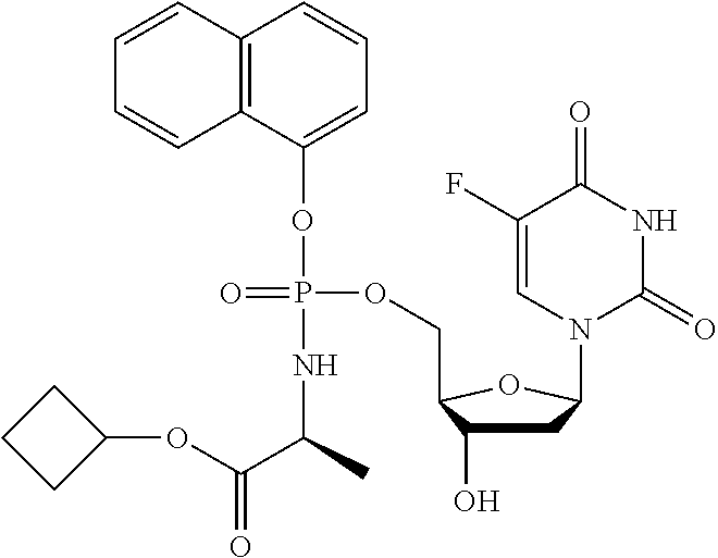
C12=C(C(OP(=O)(OCC3C(O)CC(N4C(=O)NC(=O)C(F)=C4)O3)NC(C(=O)OC3CCC3)C)=CC=C1)C=CC=C2
